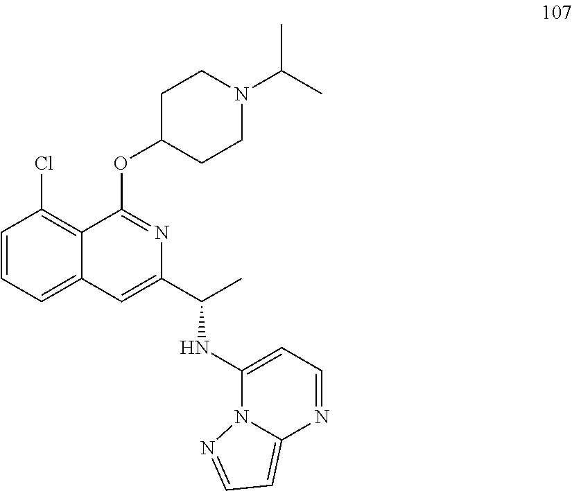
C1=CC=C2C(=C1Cl)C(OC1CCN(C(C)C)CC1)=NC(C(C)NC1=CC=NC3=CC=NN13)=C2
